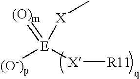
[X]([R11])[E]([(O-)p])(=[(O)m])[X]C
